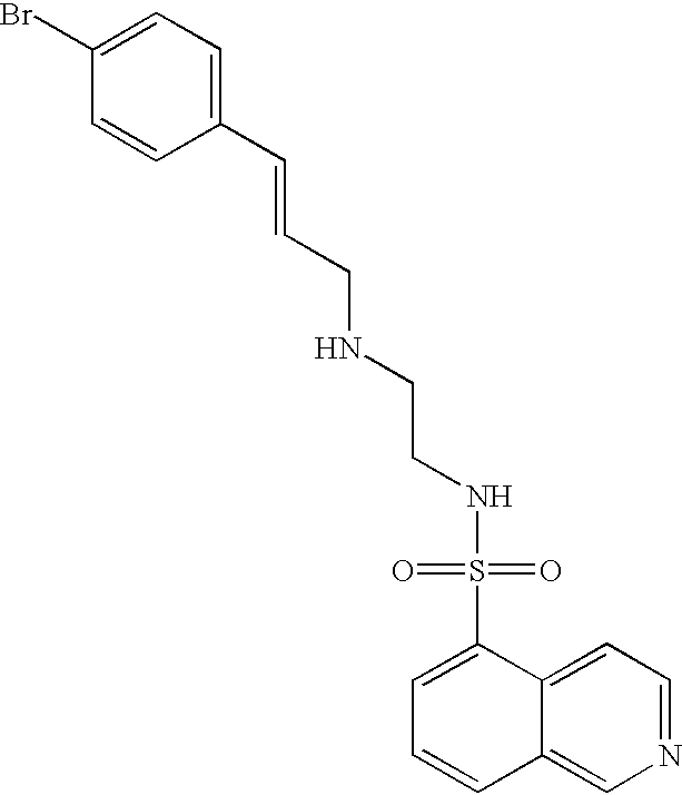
C1(Br)=CC=C(C=CCNCCNS(=O)(C2=CC=CC3=CN=CC=C23)=O)C=C1
